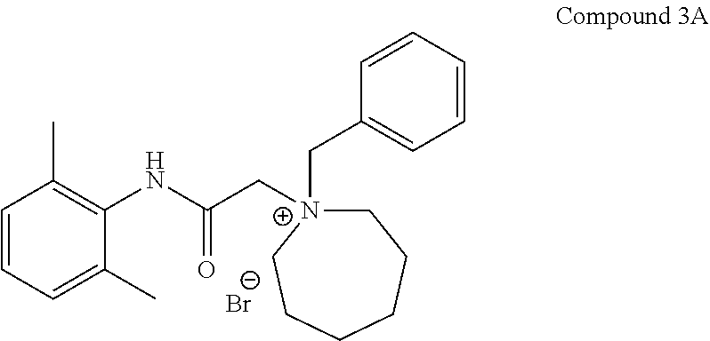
[Br-].C1=CC=C(C)C(NC(C[N+]2(CC3=CC=CC=C3)CCCCCC2)=O)=C1C
